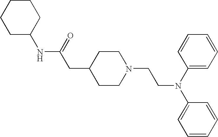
C1C(NC(CC2CCN(CCN(C3=CC=CC=C3)C3=CC=CC=C3)CC2)=O)CCCC1
